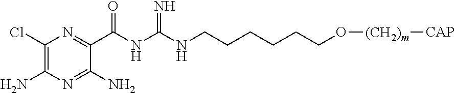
C1(Cl)=C(N)N=C(N)C(C(NC(NCCCCCCO[(CH2)m][CAP])=N)=O)=N1
